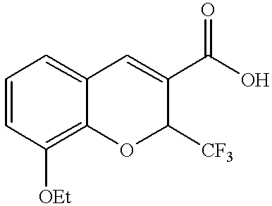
C1=CC=C2C(=C1[OEt])OC([CF3])C(C(O)=O)=C2
